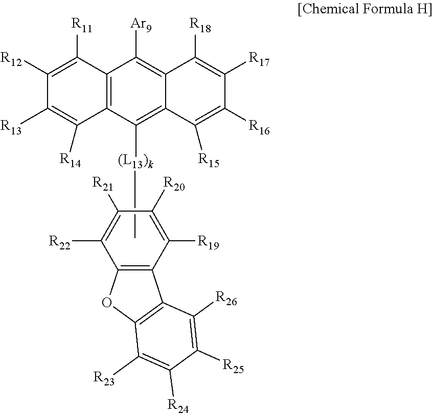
C12=C(C([(L13)k]C)=C3C(=C1[Ar9])C([R18])=C([R17])C([R16])=C3[R15])C([R14])=C([R13])C([R12])=C2[R11].C1([R22])=C([R21])C([R20])=C([R19])C2=C1OC1=C2C([R26])=C([R25])C([R24])=C1[R23]
